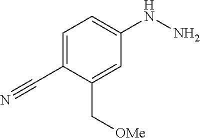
C1=C(C#N)C(C[OMe])=CC(NN)=C1
